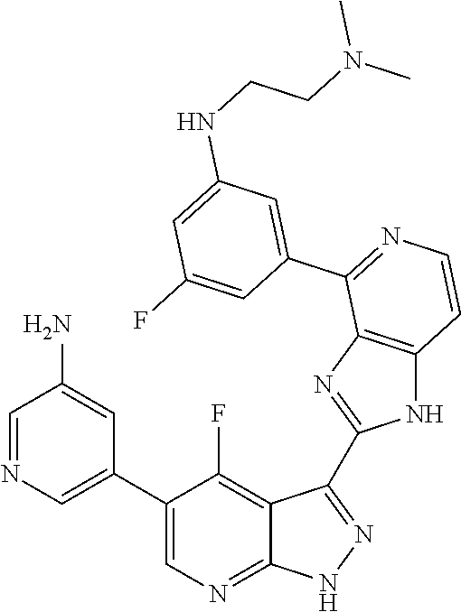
C1=NC=C(C2=CN=C3C(=C2F)C(C2=NC4=C(N2)C=CN=C4C2=CC(NCCN(C)C)=CC(F)=C2)=N[N H]3)C=C1N
